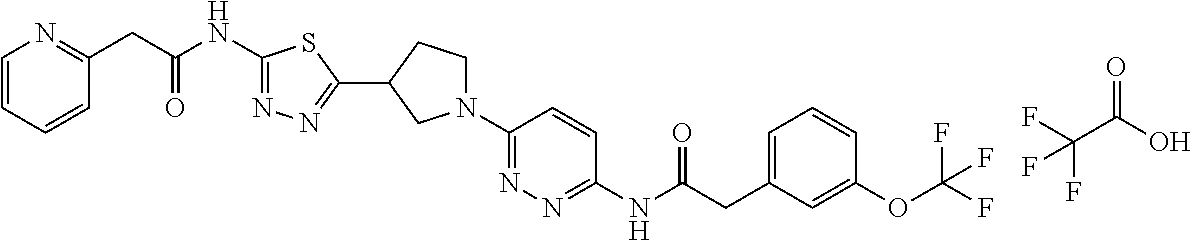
C1(NC(CC2=NC=CC=C2)=O)=NN=C(C2CN(C3=NN=C(NC(CC4=CC=CC(OC(F)(F)F)=C4)=O)C=C3)CC2)S1.FC(C(O)=O)(F)F
